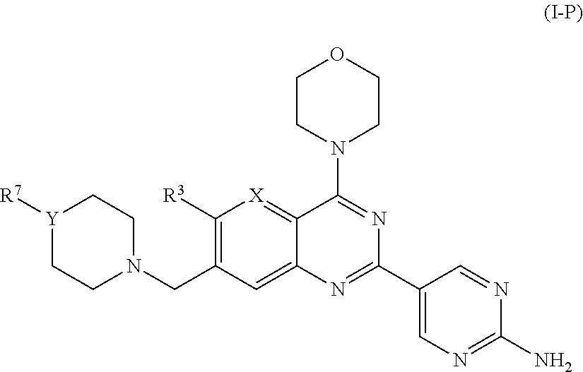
C1([R3])=C(CN2CC[Y]([R7])CC2)C=C2C(=[X]1)C(N1CCOCC1)=NC(C1=CN=C(N)N=C1)=N2
